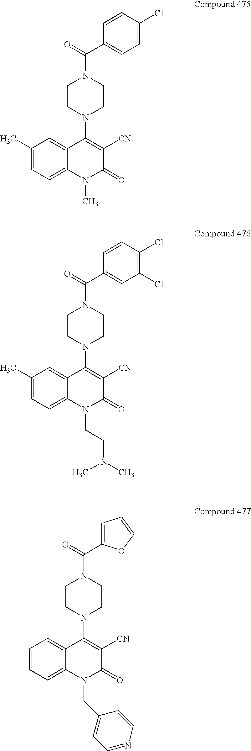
C1(C(N2CCN(C3=C([CN])C(=O)N(C)C4=CC=C(C)C=C34)CC2)=O)=CC=C(Cl)C=C1.C1(C(N2CCN(C3=C([CN])C(=O)N(CCN(C)C)C4=CC=C(C)C=C34)CC2)=O)=CC(Cl)=C(Cl)C=C1.C(N1CCN(C2=C([CN])C(=O)N(CC3=CC=NC=C3)C3=CC=CC=C23)CC1)(=O)C1=CC=CO1
